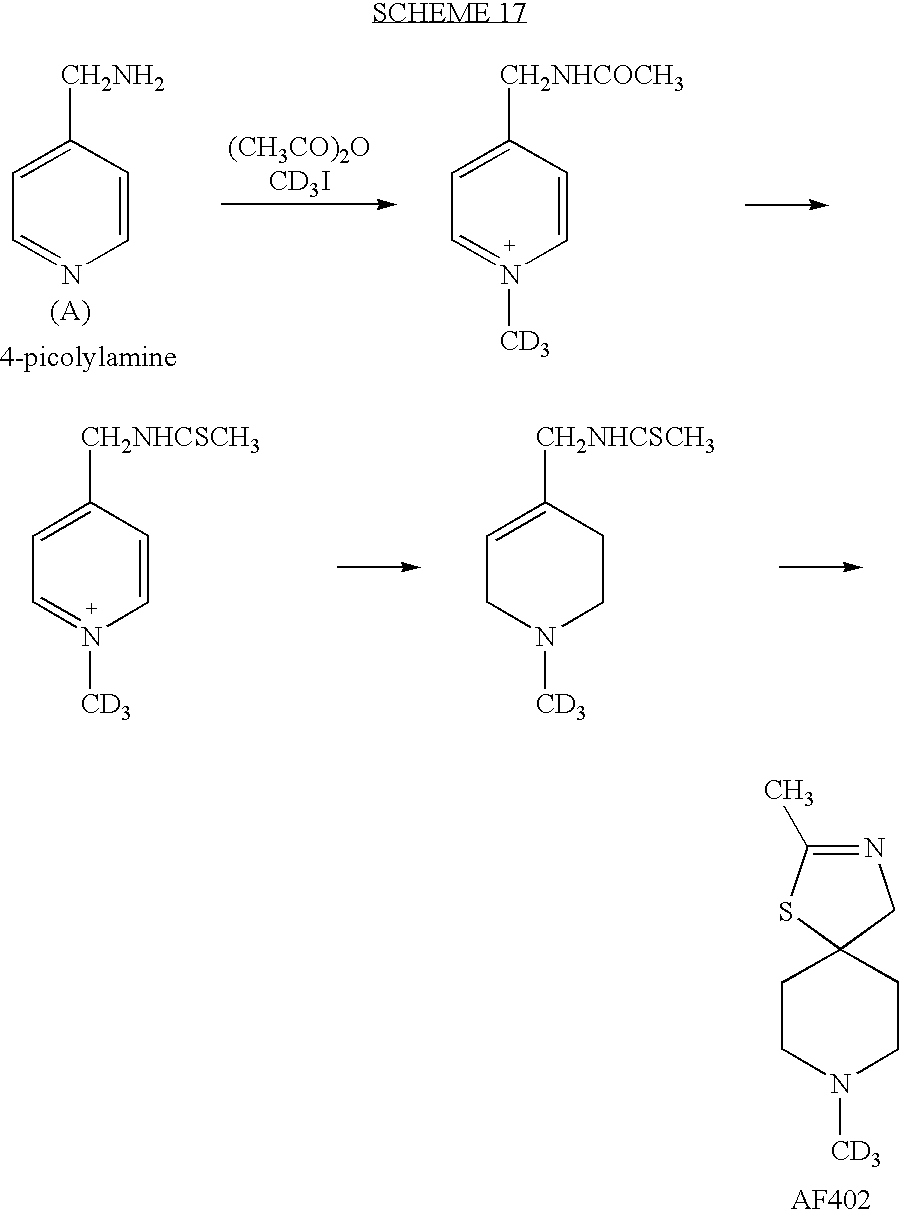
C1CC2(CCN1[CD3])CN=C(C)S2.C1=CC([CH2NH2])=CC=N1.C1=CC([CH2NHCOCH3])=CC=N1[CD3].C1=CC([CH2NHCSCH3])=CC=N1[CD3].C1CC([CH2NHCSCH3])=CCN1[CD3]
